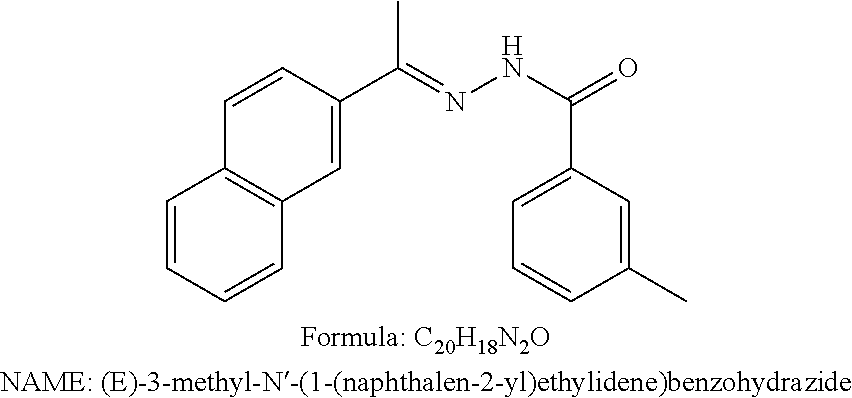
C1=CC=CC2=C1C=CC(C(=NNC(C1=CC=CC(C)=C1)=O)C)=C2
